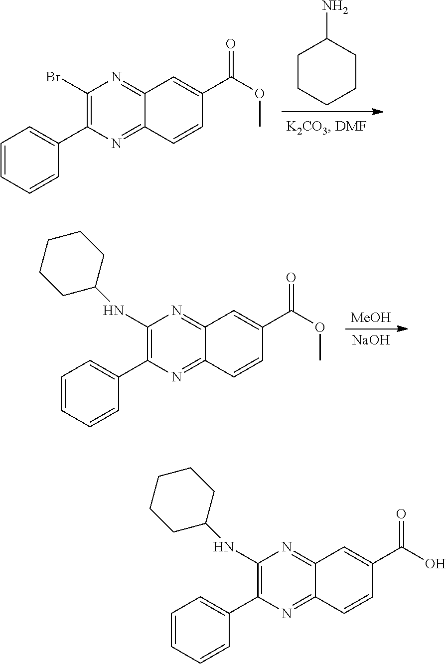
C1CCCCC1N.C1(Br)=C(C2=CC=CC=C2)N=C2C(=N1)C=C(C(OC)=O)C=C2.C1(NC2CCCCC2)=C(C2=CC=CC=C2)N=C2C(=N1)C=C(C(O)=O)C=C2.C1(NC2CCCCC2)=C(C2=CC=CC=C2)N=C2C(=N1)C=C(C(OC)=O)C=C2.[NaOH].[MeOH]
